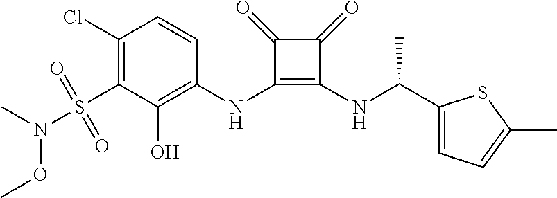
C1(NC2=C(O)C(S(N(OC)C)(=O)=O)=C(Cl)C=C2)=C(NC(C2=CC=C(C)S2)C)C(=O)C1=O
